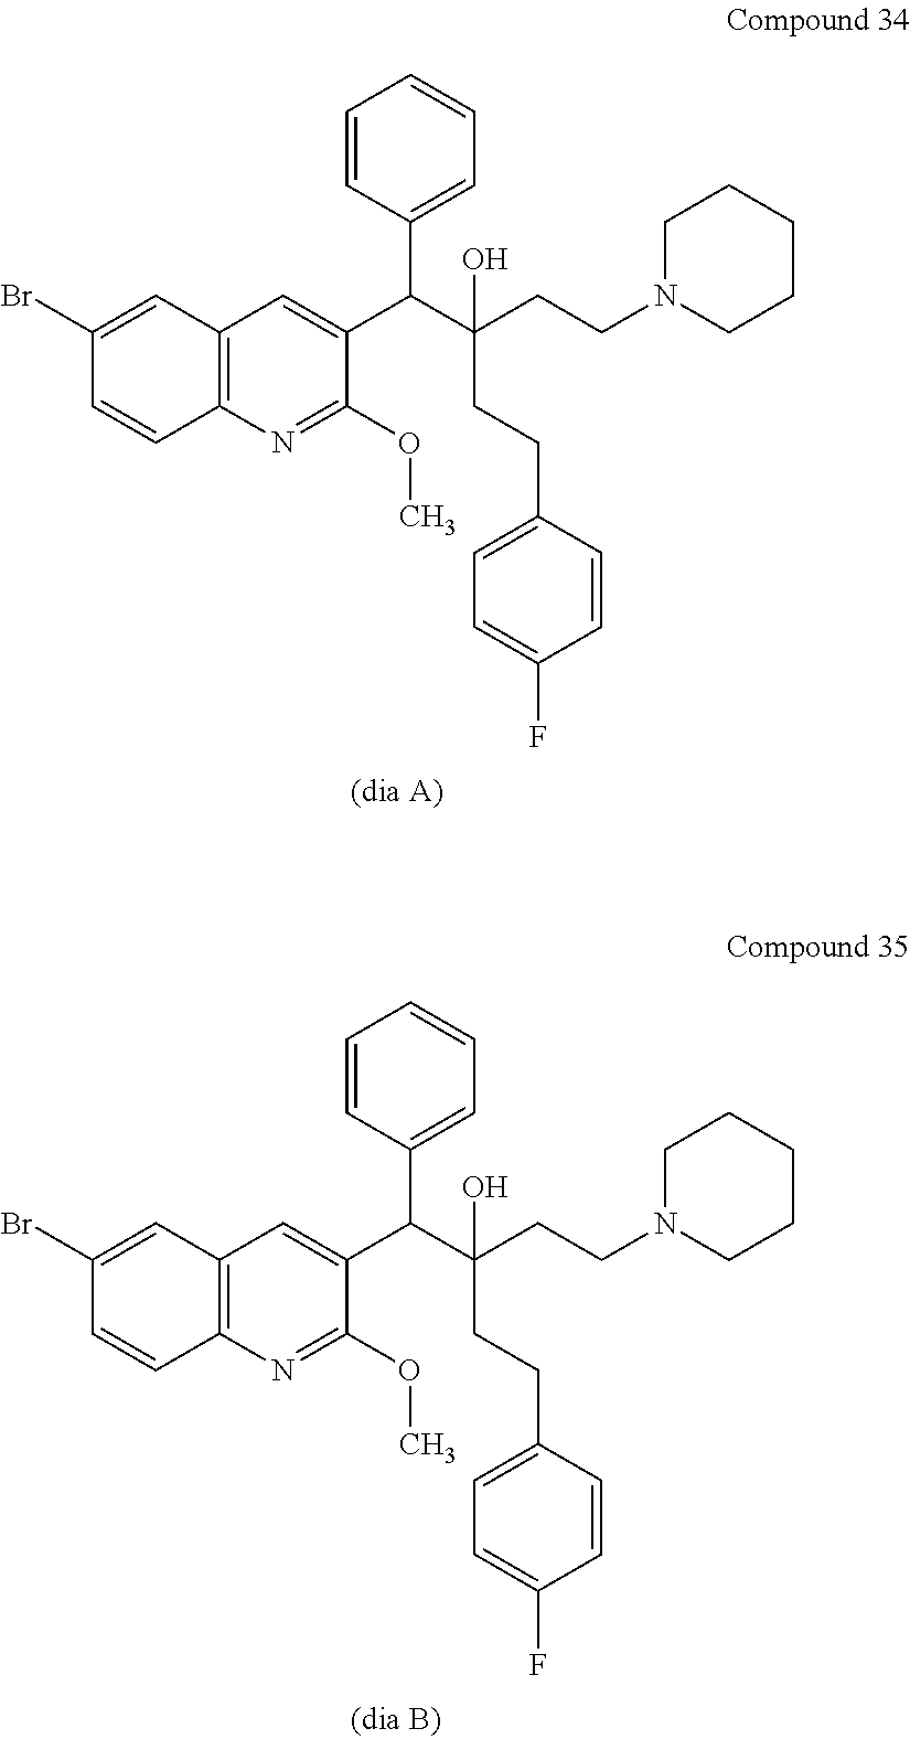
C1(Br)=CC2=C(C=C1)N=C(OC)C(C(C(CCN1CCCCC1)(O)CCC1=CC=C(F)C=C1)C1=CC=CC=C1)=C2.C1(Br)=CC2=C(C=C1)N=C(OC)C(C(C(CCN1CCCCC1)(O)CCC1=CC=C(F)C=C1)C1=CC=CC=C1)=C2
